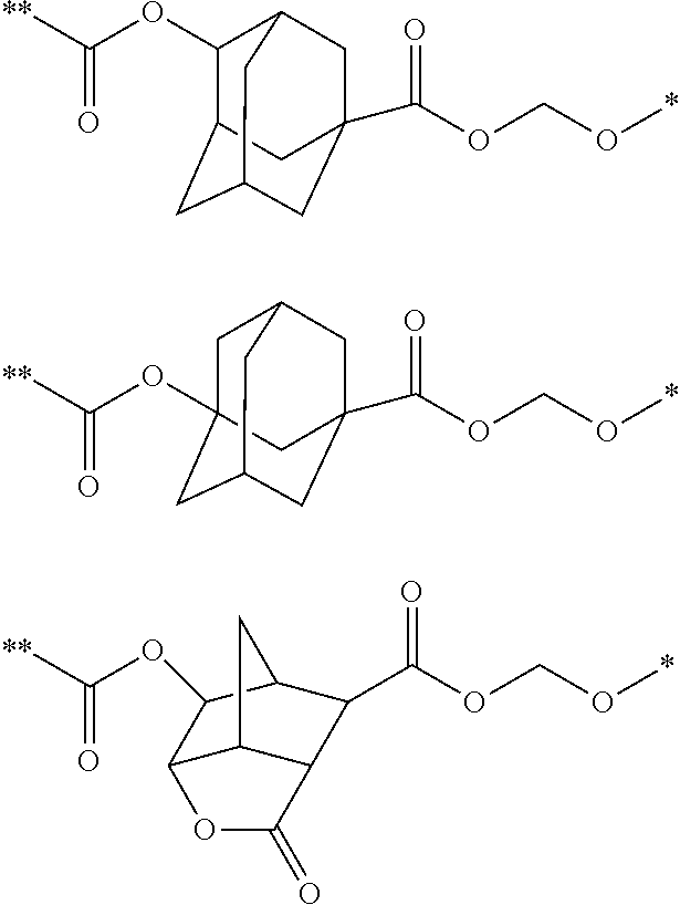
C1(OC([**])=O)C2CC3CC(C(=O)OCO*)(CC1C3)C2.C1C2(OC([**])=O)CC3CC(C(=O)OCO*)(CC1C3)C2.C12C3C(C(C(OCO*)=O)C(C1OC([**])=O)C3)C(=O)O2
